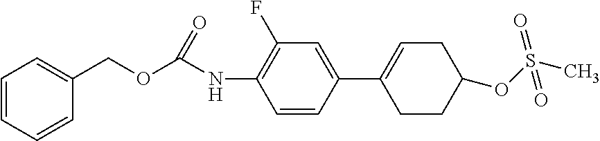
C1=CC=CC(COC(NC2=C(F)C=C(C3=CCC(OS(C)(=O)=O)CC3)C=C2)=O)=C1
